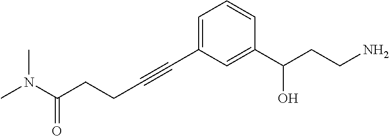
C1=CC(C(CCN)O)=CC(C#CCCC(N(C)C)=O)=C1
